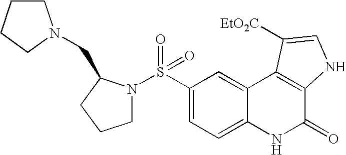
C1(S(=O)(=O)N2CCCC2CN2CCCC2)=CC=C2C(=C1)C1=C(C(=O)N2)NC=C1[EtO2C]
